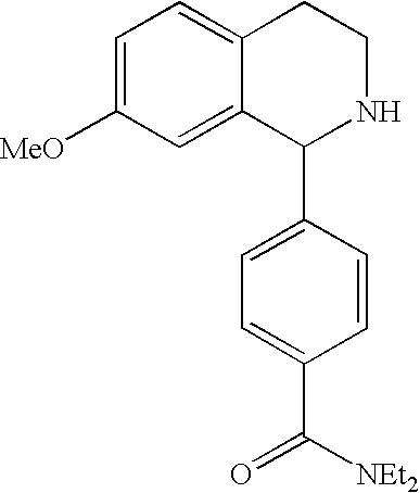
C1=C([MeO])C=C2C(=C1)CCNC2C1=CC=C(C([NEt2])=O)C=C1
